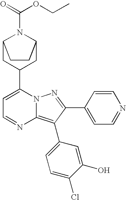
C12CC(C3=CC=NC4=C(C5=CC=C(Cl)C(O)=C5)C(C5=CC=NC=C5)=NN34)CC(N1C(OCC)=O)CC2
